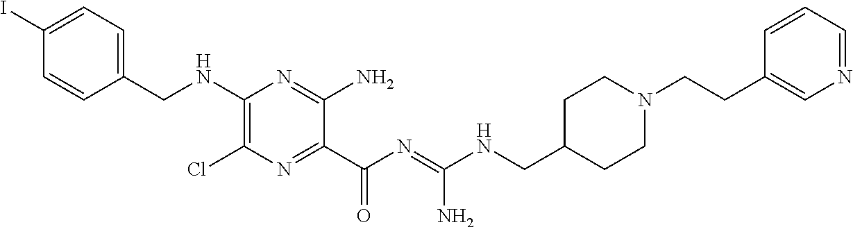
C1=C(I)C=CC(CNC2=C(Cl)N=C(C(N=C(NCC3CCN(CCC4=CN=CC=C4)CC3)N)=O)C(N)=N2)=C1
